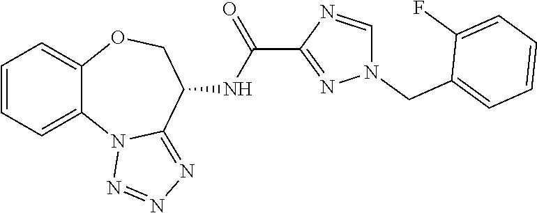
C1=CC=C2C(=C1)OCC(NC(C1=NN(CC3=CC=CC=C3F)C=N1)=O)C1=NN=NN21
